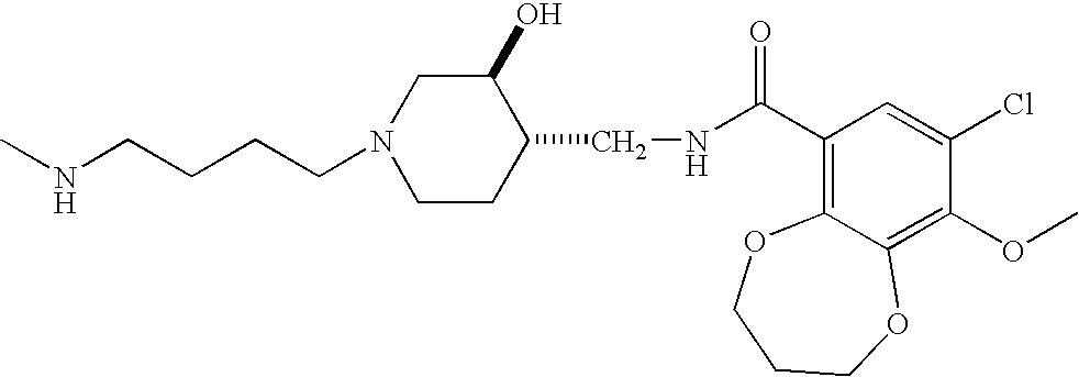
C(CCCN1CCC(CNC(C2=C3C(=C(OC)C(Cl)=C2)OCCCO3)=O)C(O)C1)NC
